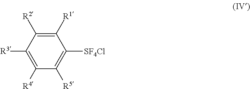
C1([SF4Cl])=C([R5])C([R4])=C([R3])C([R2])=C1[R1]
